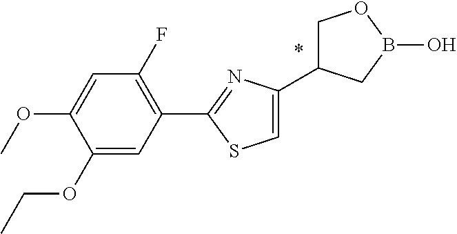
C1(OCC)=CC(C2=NC(C3COB(O)C3)=CS2)=C(F)C=C1OC
